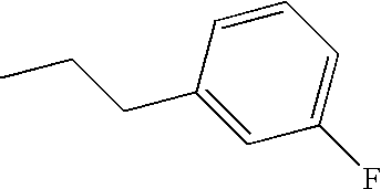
C1(CCC)=CC(F)=CC=C1
